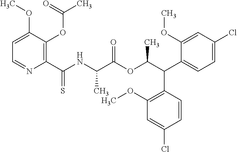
C1=C(OC)C(OC(C)=O)=C(C(NC(C(OC(C(C2=CC=C(Cl)C=C2OC)C2=C(OC)C=C(Cl)C=C2)C)=O)C)=S)N=C1
